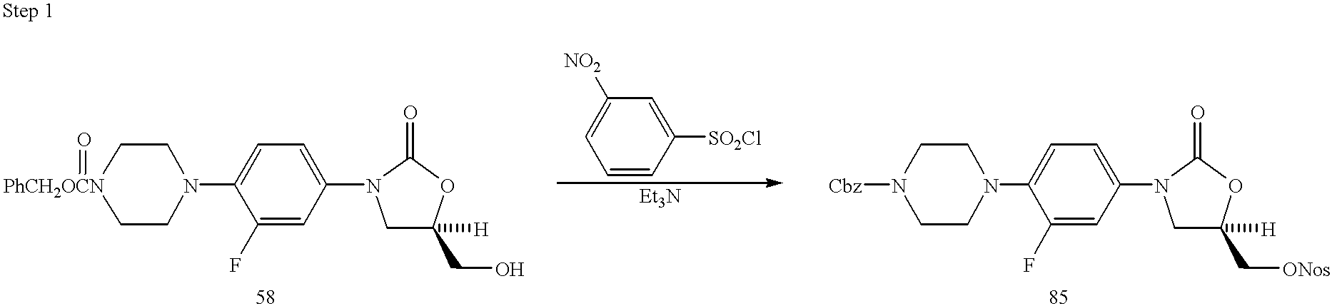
C1N(C2=CC=C(N3CC(CO)([H])OC3=O)C=C2F)CC[PhCH2OCN](=O)C1.C1=CC([SO2Cl])=CC([NO2])=C1.C1N(C2=CC=C(N3CC(C[ONos])([H])OC3=O)C=C2F)CCN([Cbz])C1
